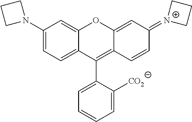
C1(N2CCC2)=CC=C2C(=C1)OC1=CC(=[N+]3CCC3)C=CC1=C2C1=CC=CC=C1[CO2]
